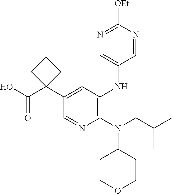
C1(N(CC(C)C)C2CCOCC2)=C(NC2=CN=C([OEt])N=C2)C=C(C2(C(O)=O)CCC2)C=N1
